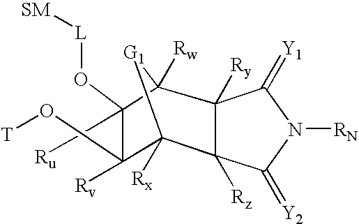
C12([Rx])[G1]C([Rw])(C(O[L][SM])(C[Ru])C1([Rv])O[T])C1([Ry])C2([Rz])C(=[Y2])N([RN])C1=[Y1]
